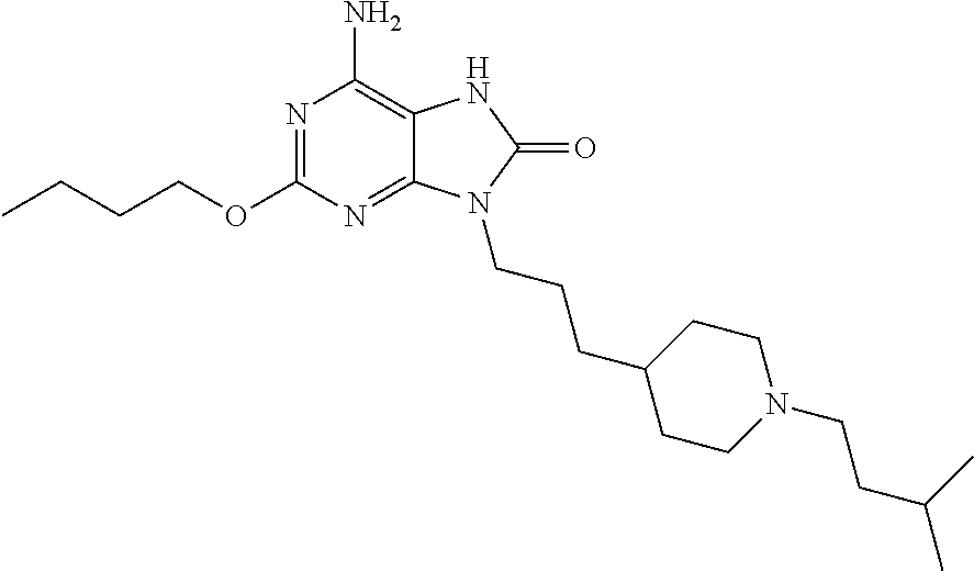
N1=C(OCCCC)N=C2C(=C1N)NC(=O)N2CCCC1CCN(CCC(C)C)CC1
